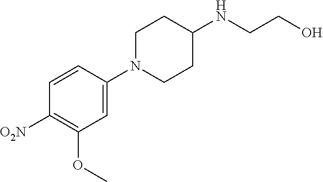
C1=CC(N2CCC(NCCO)CC2)=CC(OC)=C1[O2N]
